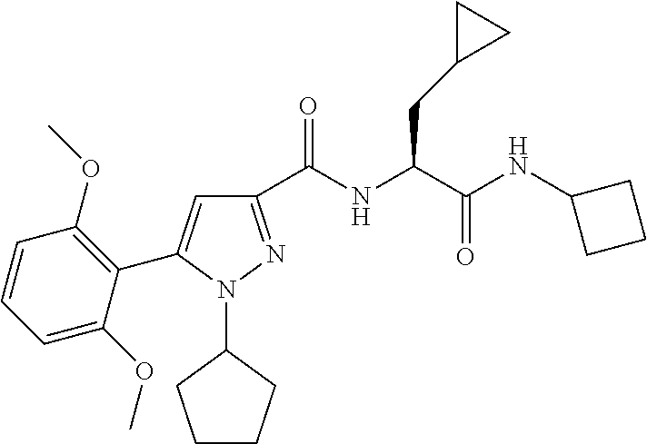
C1(C(NC(C(NC2CCC2)=O)CC2CC2)=O)=NN(C2CCCC2)C(C2=C(OC)C=CC=C2OC)=C1
